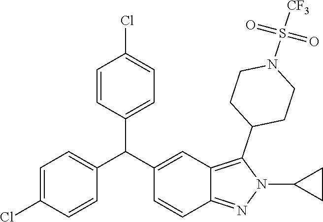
C1=C(Cl)C=CC(C(C2=CC3=C(C4CCN(S([CF3])(=O)=O)CC4)N(C4CC4)N=C3C=C2)C2=CC=C(Cl)C=C2)=C1
